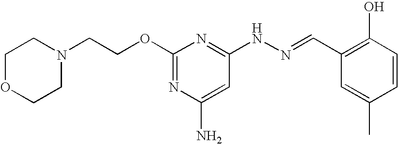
C1(OCCN2CCOCC2)=NC(N)=CC(NN=CC2=C(O)C=CC(C)=C2)=N1
